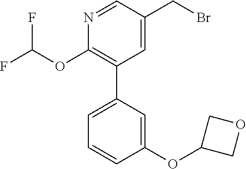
N1=CC(CBr)=CC(C2=CC=CC(OC3COC3)=C2)=C1OC(F)F
